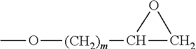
CO[(CH2)m]C1CO1
